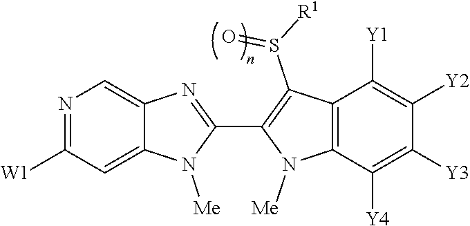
C12=CC([W1])=NC=C1N=C(C1=C(S([R1])=O)C3=C(N1[Me])C([Y4])=C([Y3])C([Y2])=C3[Y1])N2[Me]
